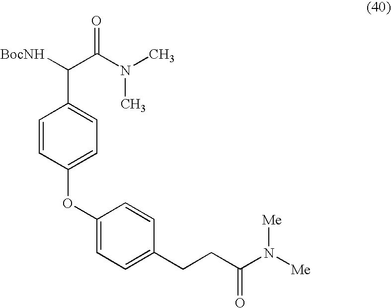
C(N(C)C)(C(C1=CC=C(OC2=CC=C(CCC(N([Me])[Me])=O)C=C2)C=C1)[BocNH])=O
